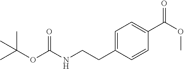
C1=C(CCNC(OC(C)(C)C)=O)C=CC(C(OC)=O)=C1
